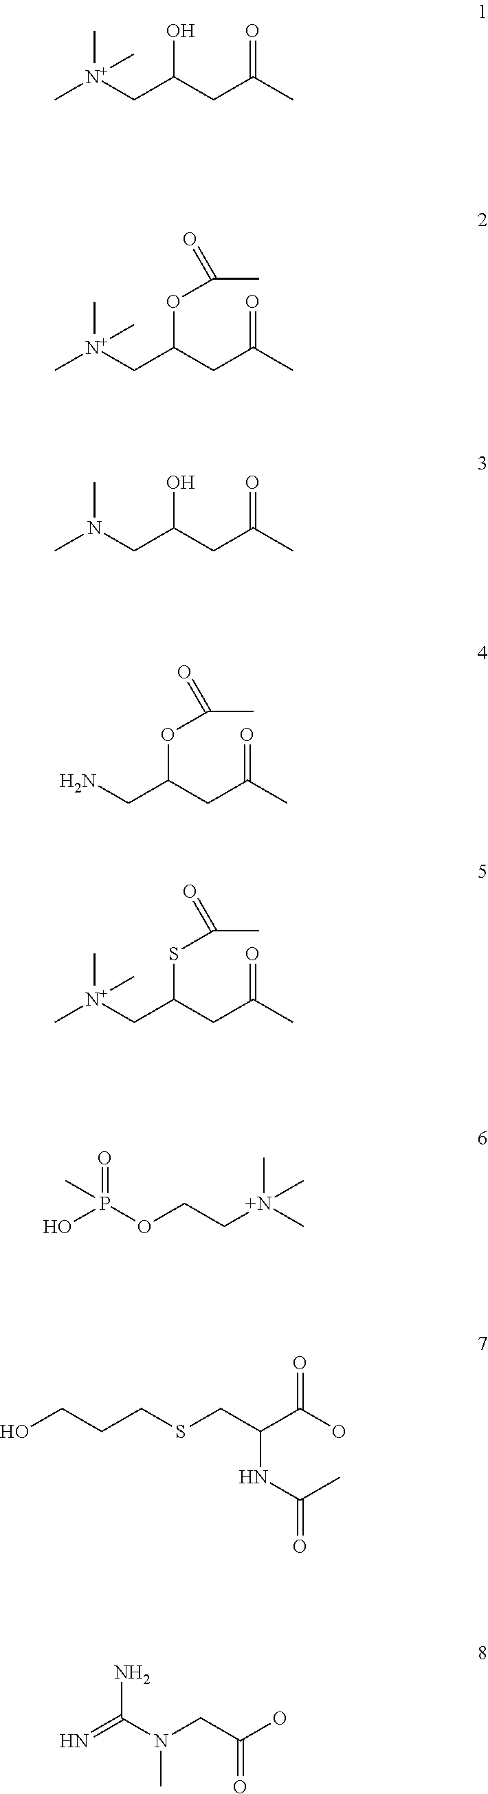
C[N+](CC(CC(C)=O)OC(=O)C)(C)C.C[N+](CC(CC(C)=O)O)(C)C.CN(CC(CC(C)=O)O)C.NCC(CC(C)=O)OC(=O)C.C[N+](CC(CC(C)=O)SC(=O)C)(C)C.C([N+](C)(C)C)COP(O)(=O)C.OCCCSCC(C(O)=O)NC(=O)C.NC(N(CC(O)=O)C)=N
